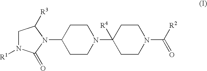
C1N([R1])C(=O)N(C2CCN(C3([R4])CCN(C([R2])=O)CC3)CC2)C1[R3]
